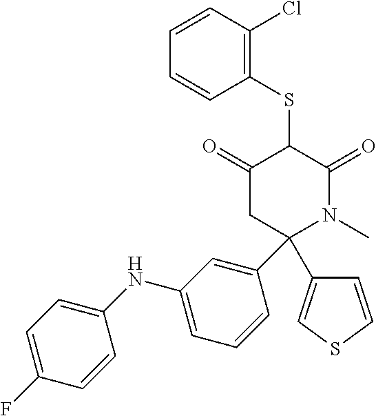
C1(SC2C(=O)CC(C3=CC(NC4=CC=C(F)C=C4)=CC=C3)(C3=CSC=C3)N(C)C2=O)=C(Cl)C=CC=C1
